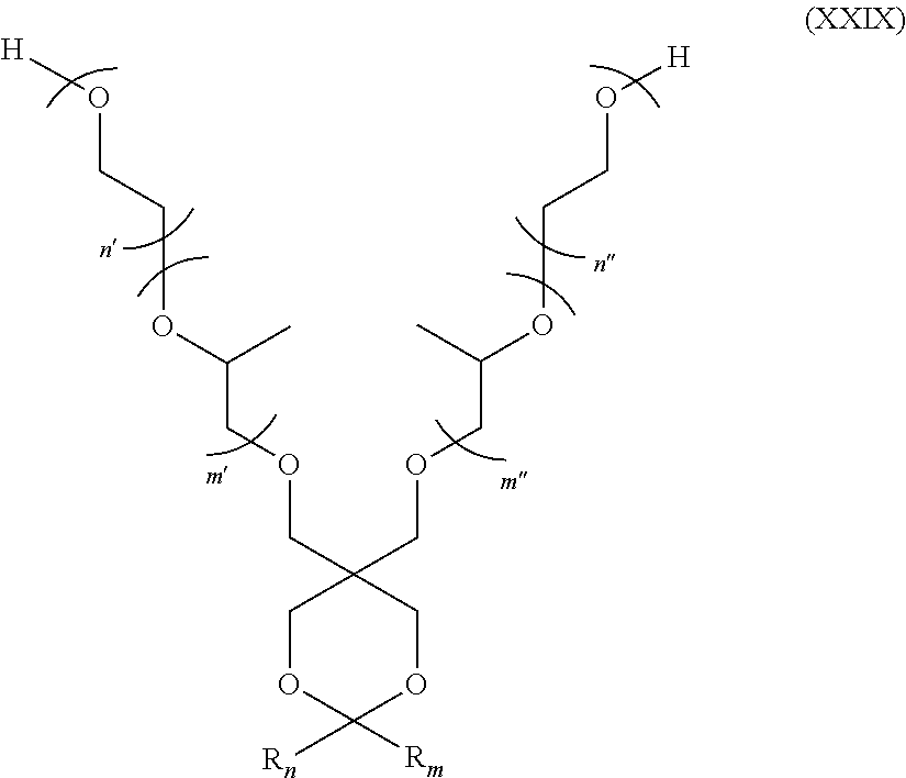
C1(COCC(OCCO[H])C)(COCC(OCCO[H])C)COC([Rm])([Rn])OC1
